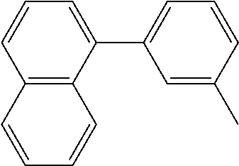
C12=C(C(C3=CC=CC(C)=C3)=CC=C1)C=CC=C2
